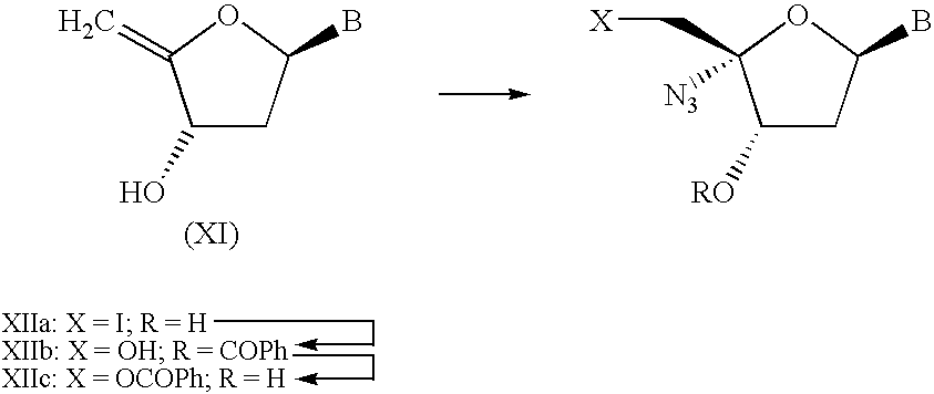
C1(O)CC(B)OC1=C.C1([RO])CC(B)OC1(C[X])[N3]
